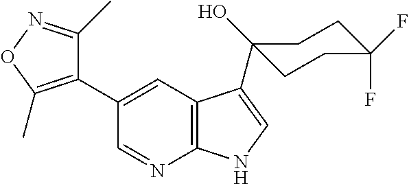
C1(C)=NOC(C)=C1C1=CC2=C(N=C1)NC=C2C1(O)CCC(F)(F)CC1
